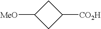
C1([MeO])CC([CO2H])C1
